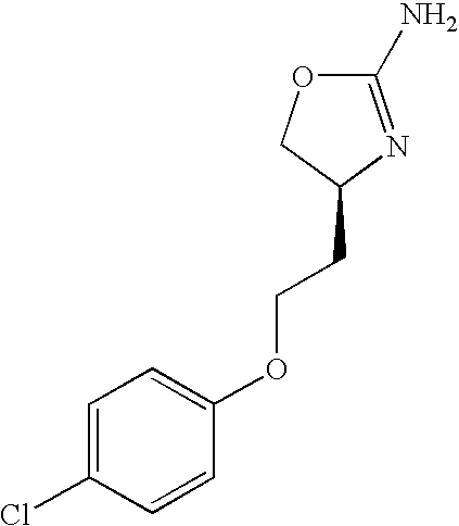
C1(N)=NC(CCOC2=CC=C(Cl)C=C2)CO1
